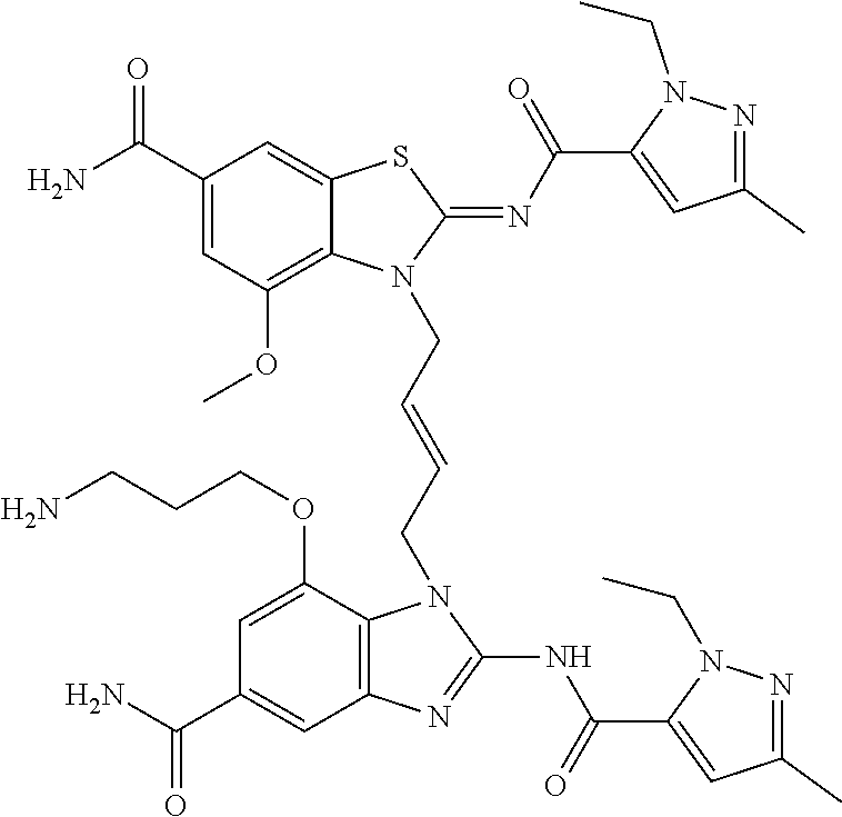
NC(C1=CC(OC)=C2C(=C1)SC(=NC(=O)C1=CC(C)=NN1CC)N2CC=CCN1C2=C(C=C(C(N)=O)C=C2OCCCN)N=C1NC(=O)C1=CC(C)=NN1CC)=O
